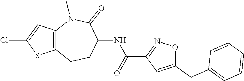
C12=C(N(C)C(=O)C(NC(C3=NOC(CC4=CC=CC=C4)=C3)=O)CC1)C=C(Cl)S2
